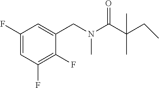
C1=C(F)C=C(CN(C(C(CC)(C)C)=O)C)C(F)=C1F
